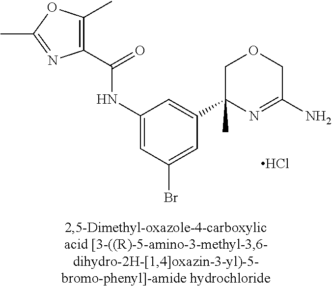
C1(C)=C(C(=O)NC2=CC(Br)=CC(C3(C)N=C(N)COC3)=C2)N=C(C)O1.Cl
